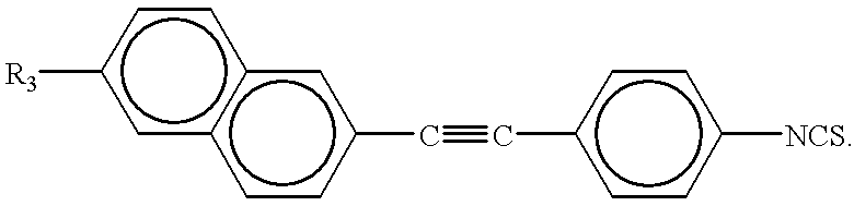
[R3]c1cc2c(cc1)cc(C#Cc1ccc([NCS])cc1)cc2
